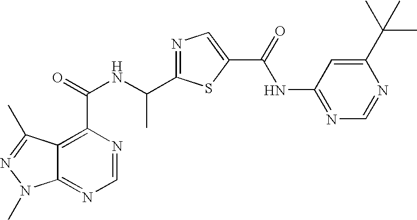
C12=NC=NC(C(=O)NC(C3=NC=C(C(=O)NC4=NC=NC(C(C)(C)C)=C4)S3)C)=C1C(C)=NN2C
